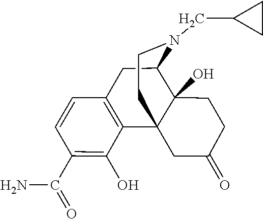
C1(CN2CCC34CC(=O)CCC3(O)C2CC2=C4C(O)=C(C(N)=O)C=C2)CC1
